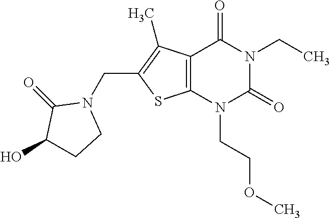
C12=C(N(CCOC)C(=O)N(CC)C1=O)SC(CN1C(=O)C(O)CC1)=C2C
